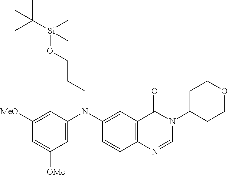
C12=C(N=CN(C3CCOCC3)C1=O)C=CC(N(C1=CC([OMe])=CC([MeO])=C1)CCCO[Si](C(C)(C)C)(C)C)=C2
